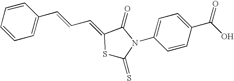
C1=C(C=CC=C2SC(=S)N(C3=CC=C(C(O)=O)C=C3)C2=O)C=CC=C1
